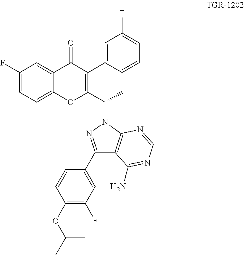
C1(F)=CC=C2C(=C1)C(=O)C(C1=CC(F)=CC=C1)=C(C(C)N1N=C(C3=CC(F)=C(OC(C)C)C=C3)C3=C1N=CN=C3N)O2
